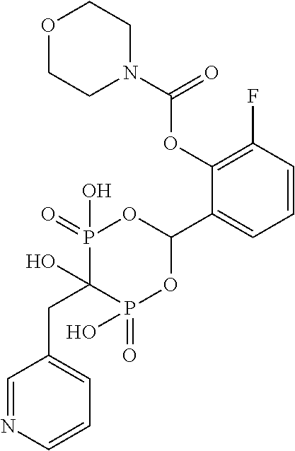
C1=CC(F)=C(OC(N2CCOCC2)=O)C(C2OP(=O)(O)C(O)(CC3=CC=CN=C3)P(=O)(O)O2)=C1
